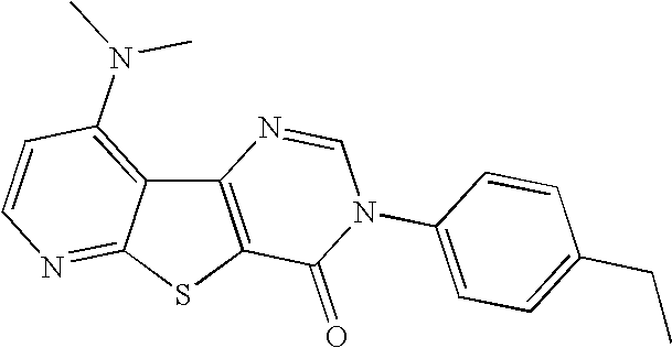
C12=C(SC3=NC=CC(N(C)C)=C13)C(=O)N(C1=CC=C(CC)C=C1)C=N2
